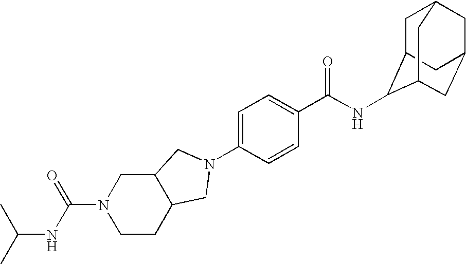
C1=C(N2CC3CCN(C(NC(C)C)=O)CC3C2)C=CC(C(NC2C3CC4CC(CC2C4)C3)=O)=C1
